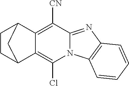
C1CC2C3=C(Cl)N4C(=NC5=C4C=CC=C5)C([CN])=C3C1C2
